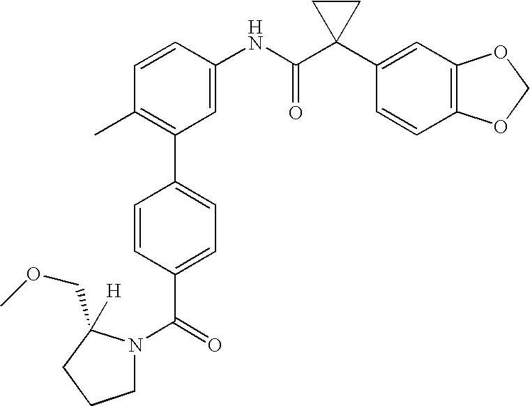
C1(NC(C2(C3=CC4=C(C=C3)OCO4)CC2)=O)=CC(C2=CC=C(C(N3CCCC3([H])COC)=O)C=C2)=C(C)C=C1
